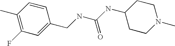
C(NC(NC1CCN(C)CC1)=O)C1=CC(F)=C(C)C=C1
